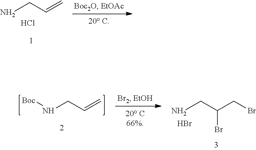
NCC=C.Cl.N(CC=C)[Boc].NCC(CBr)Br.Br
